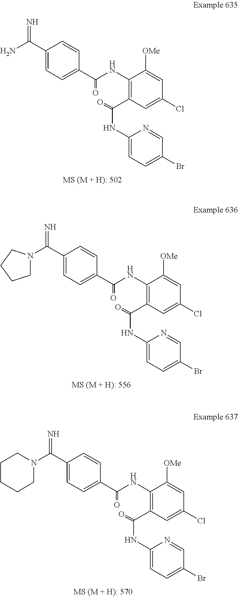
NC(=N)C1=CC=C(C(NC2=C(C(NC3=CC=C(Br)C=N3)=O)C=C(Cl)C=C2[OMe])=O)C=C1.N1(C(=N)C2=CC=C(C(NC3=C(C(NC4=CC=C(Br)C=N4)=O)C=C(Cl)C=C3[OMe])=O)C=C2)CCCC1.N1(C(=N)C2=CC=C(C(NC3=C(C(NC4=CC=C(Br)C=N4)=O)C=C(Cl)C=C3[OMe])=O)C=C2)CCCCC1
